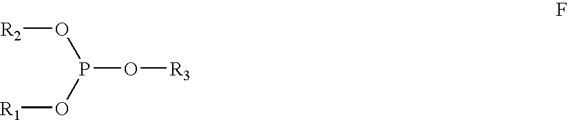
P(O[R3])(O[R2])O[R1]
